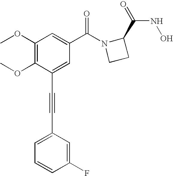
C1(OC)=C(OC)C(C#CC2=CC=CC(F)=C2)=CC(C(N2CCC2C(=O)NO)=O)=C1
